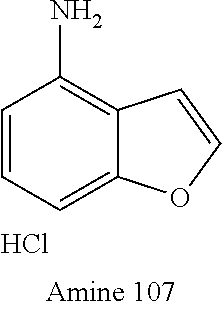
NC1=C2C(=CC=C1)OC=C2.Cl
